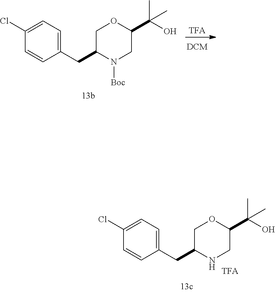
C1(CC2COC(C(O)(C)C)CN2)=CC=C(Cl)C=C1.[TFA].C1(CC2COC(C(O)(C)C)CN2[Boc])=CC=C(Cl)C=C1
